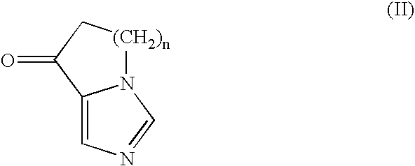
C12=CN=CN1[(CH2)n]CC2=O
